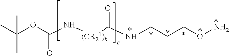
N([(CR21)b]C(NCCCON)=O)C(OC(C)(C)C)=O
